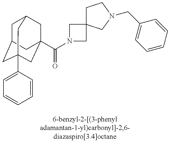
C1C2CC3(C4=CC=CC=C4)CC(C(N4CC5(C4)CCN(CC4=CC=CC=C4)C5)=O)(CC1C3)C2
